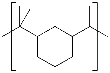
C1(C(C)(C)C)CCCC(C(C)C)C1
